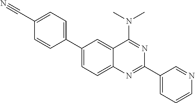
C1(C2=CC=C(C#N)C=C2)=CC=C2C(=C1)C(N(C)C)=NC(C1=CC=CN=C1)=N2
